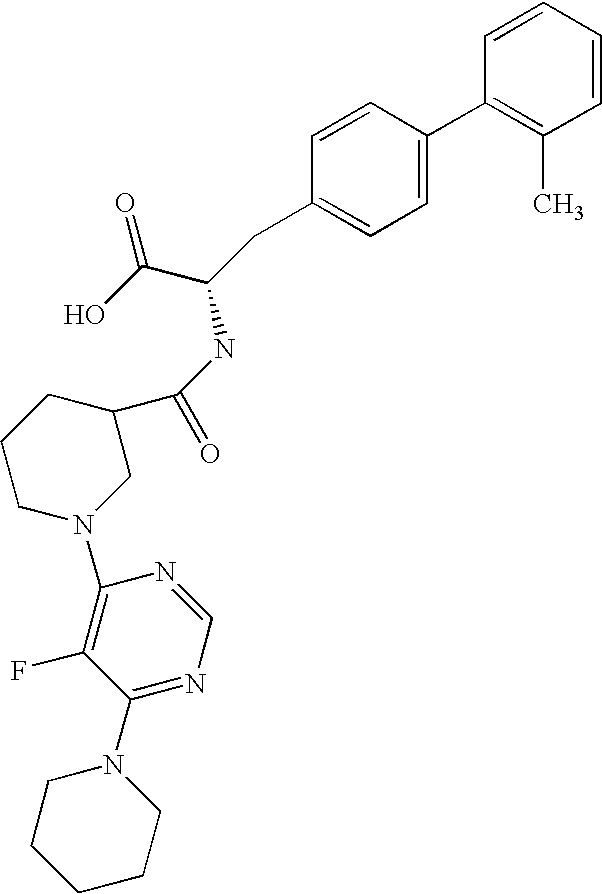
C1=CC=CC(C)=C1C1=CC=C(CC(C(=O)O)NC(C2CCCN(C3=C(F)C(N4CCCCC4)=NC=N3)C2)=O)C=C1
